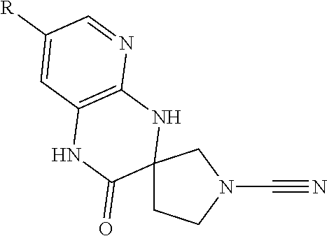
C12(CCN(C#N)C1)NC1=C(NC2=O)C=C([R])C=N1
